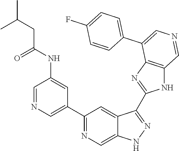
C1(C2=CN=CC(NC(CC(C)C)=O)=C2)=NC=C2C(=C1)C(C1=NC3=C(N1)C=NC=C3C1=CC=C(F)C=C1)=NN2
